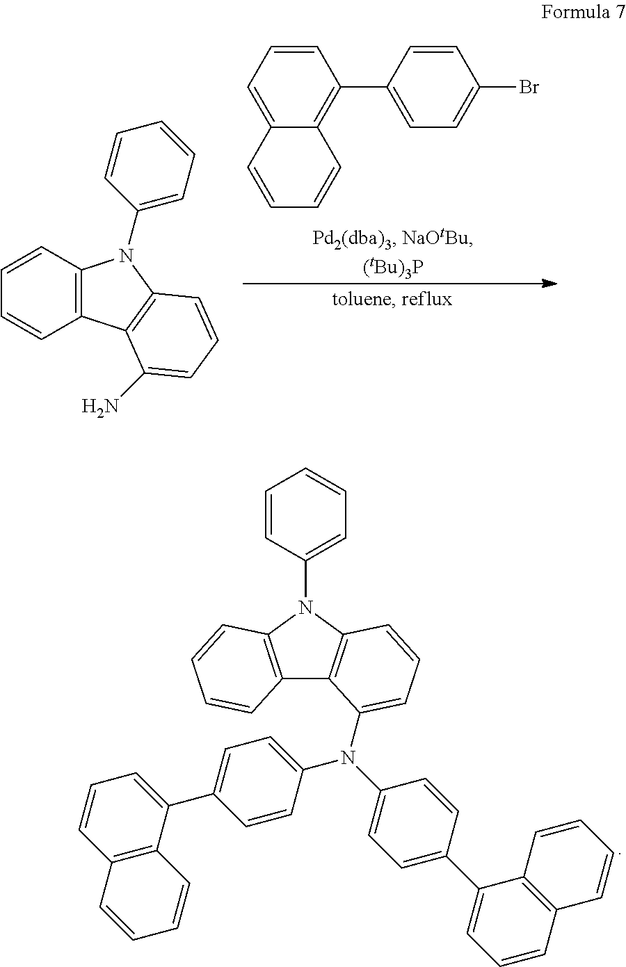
C1=CC=C2C(=C1C1=CC=C(Br)C=C1)C=CC=C2.C1=CC=CC2=C1N(C1=CC=CC=C1)C1=C2C(N)=CC=C1.C12=C(N(C3=CC=CC=C3)C3=C1C(N(C1=CC=C(C4=CC=CC5=C4C=CC=C5)C=C1)C1=CC=C(C4=CC=CC5=C4C=CC=C5)C=C1)=CC=C3)C=CC=C2
